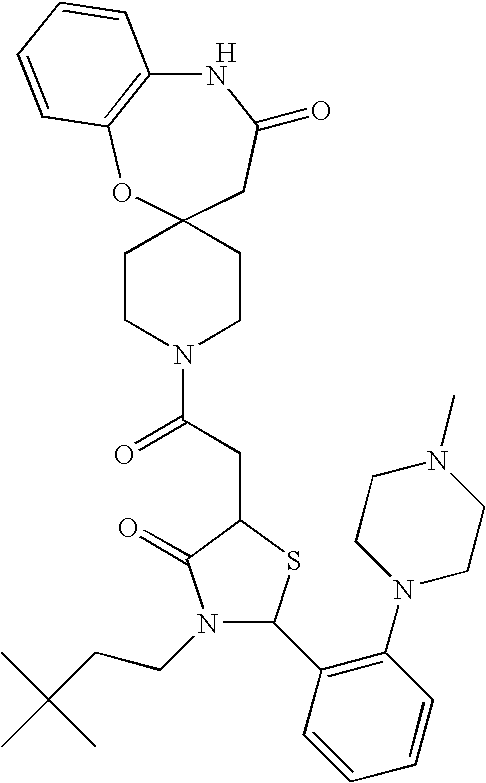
C1=CC=CC(N2CCN(C)CC2)=C1C1N(CCC(C)(C)C)C(=O)C(CC(N2CCC3(CC2)CC(=O)NC2=C(O3)C=CC=C2)=O)S1.[H]
